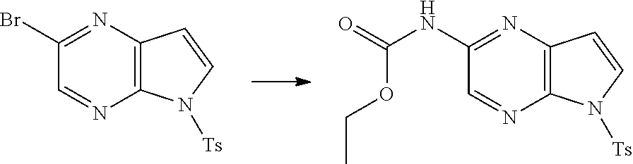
C12=C(N=C(Br)C=N1)C=CN2[Ts].C12=C(N=C(NC(OCC)=O)C=N1)C=CN2[Ts]
